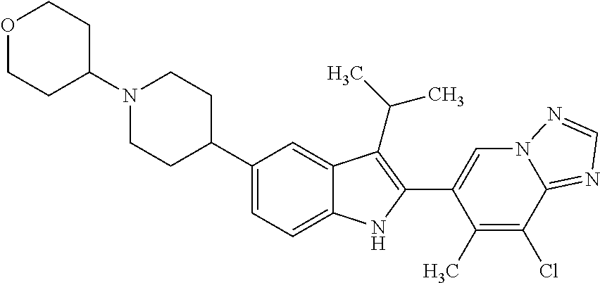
C1(N2CCC(C3=CC=C4C(=C3)C(C(C)C)=C(C3=CN5C(=NC=N5)C(Cl)=C3C)N4)CC2)CCOCC1
